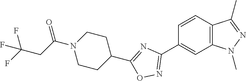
C1=CC2=C(C=C1C1=NOC(C3CCN(C(CC(F)(F)F)=O)CC3)=N1)N(C)N=C2C
